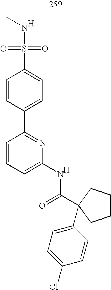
[H].[H].CNS(=O)(=O)C1=CC=C(C2=NC(NC(=O)C3(C4=CC=C(Cl)C=C4)CCCC3)=CC=C2)C=C1
